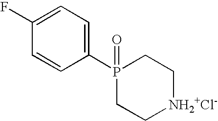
P1(C2=CC=C(F)C=C2)(=O)CC[NH2+Cl-]CC1
